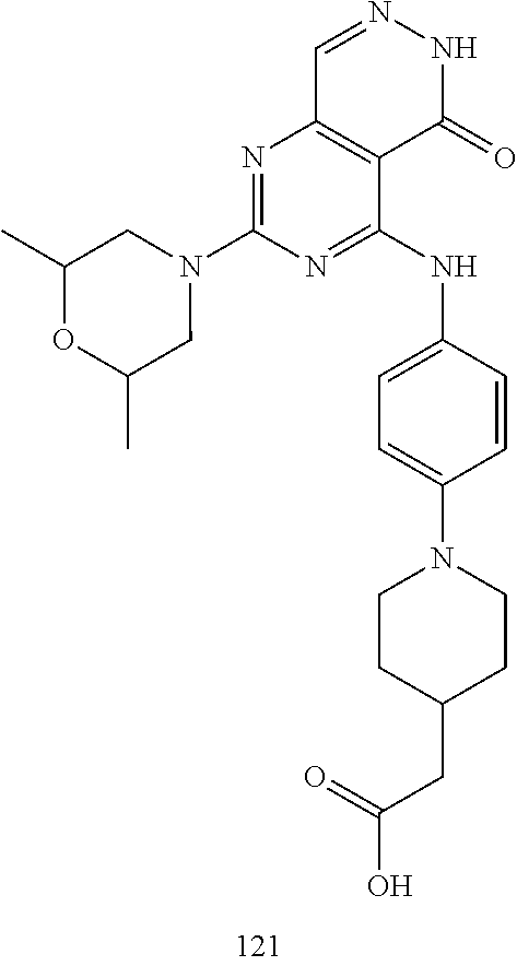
C1=NNC(=O)C2=C1N=C(N1CC(C)OC(C)C1)N=C2NC1=CC=C(N2CCC(CC(O)=O)CC2)C=C1
